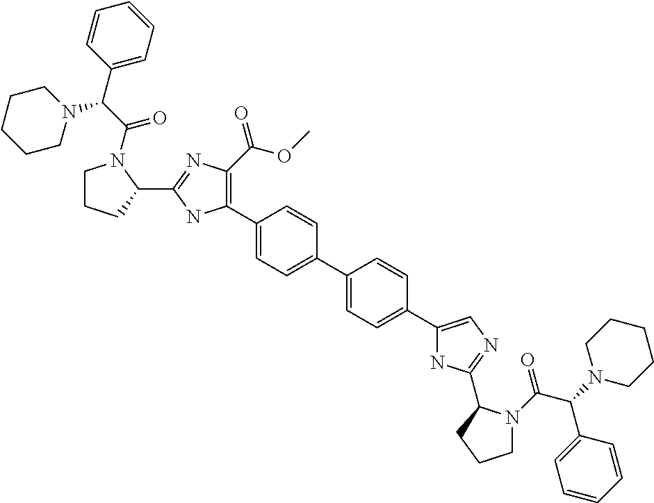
C1(C2=C(C(OC)=O)N=C(C3N(C(C(C4=CC=CC=C4)N4CCCCC4)=O)CCC3)N2)=CC=C(C2=CC=C(C3=CN=C(C4N(C(C(N5CCCCC5)C5=CC=CC=C5)=O)CCC4)N3)C=C2)C=C1
